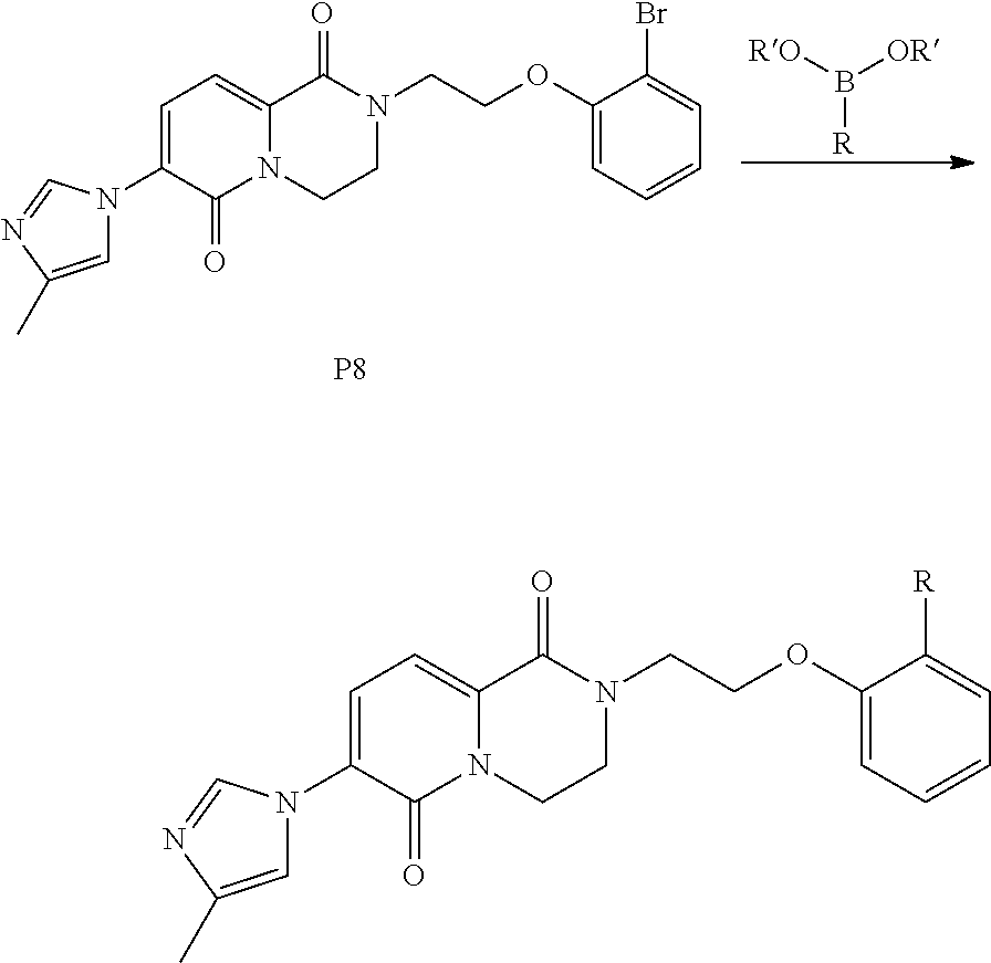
C1=C(N2C=C(C)N=C2)C(=O)N2C(=C1)C(=O)N(CCOC1=CC=CC=C1Br)CC2.[P8].[R]B([RO])[OR].C1=C(N2C=C(C)N=C2)C(=O)N2C(=C1)C(=O)N(CCOC1=CC=CC=C1[R])CC2
